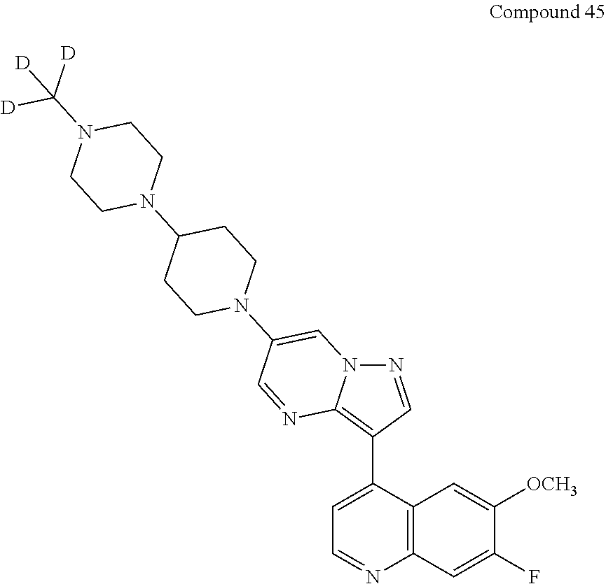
C1(N2CCC(N3CCN(C([D])([D])[D])CC3)CC2)=CN2N=CC(C3=CC=NC4=C3C=C([OCH3])C(F)=C4)=C2N=C1
